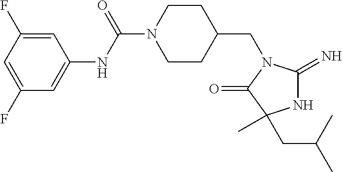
C1(F)=CC(NC(=O)N2CCC(CN3C(=O)C(C)(CC(C)C)NC3=N)CC2)=CC(F)=C1
